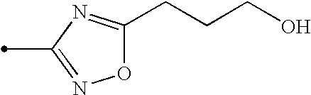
O1C(CCCO)=NC(C)=N1
